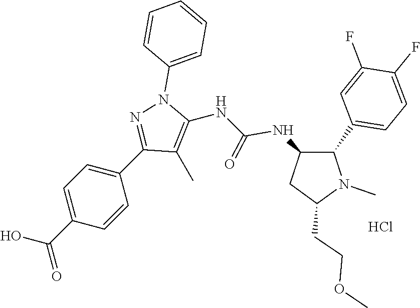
Cl.C1(C)=C(NC(=O)NC2CC(CCOC)N(C)C2C2=CC=C(F)C(F)=C2)N(C2=CC=CC=C2)N=C1C1=CC=C(C(O)=O)C=C1
